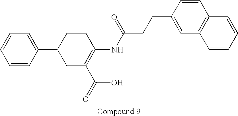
C1=CC(C2CC(C(=O)O)=C(NC(CCC3=CC4=C(C=C3)C=CC=C4)=O)CC2)=CC=C1
